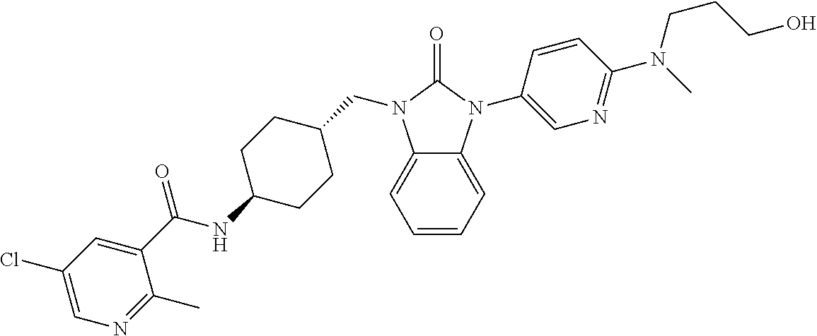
C1=CC=C2C(=C1)N(CC1CCC(NC(C3=CC(Cl)=CN=C3C)=O)CC1)C(=O)N2C1=CN=C(N(C)CCCO)C=C1
